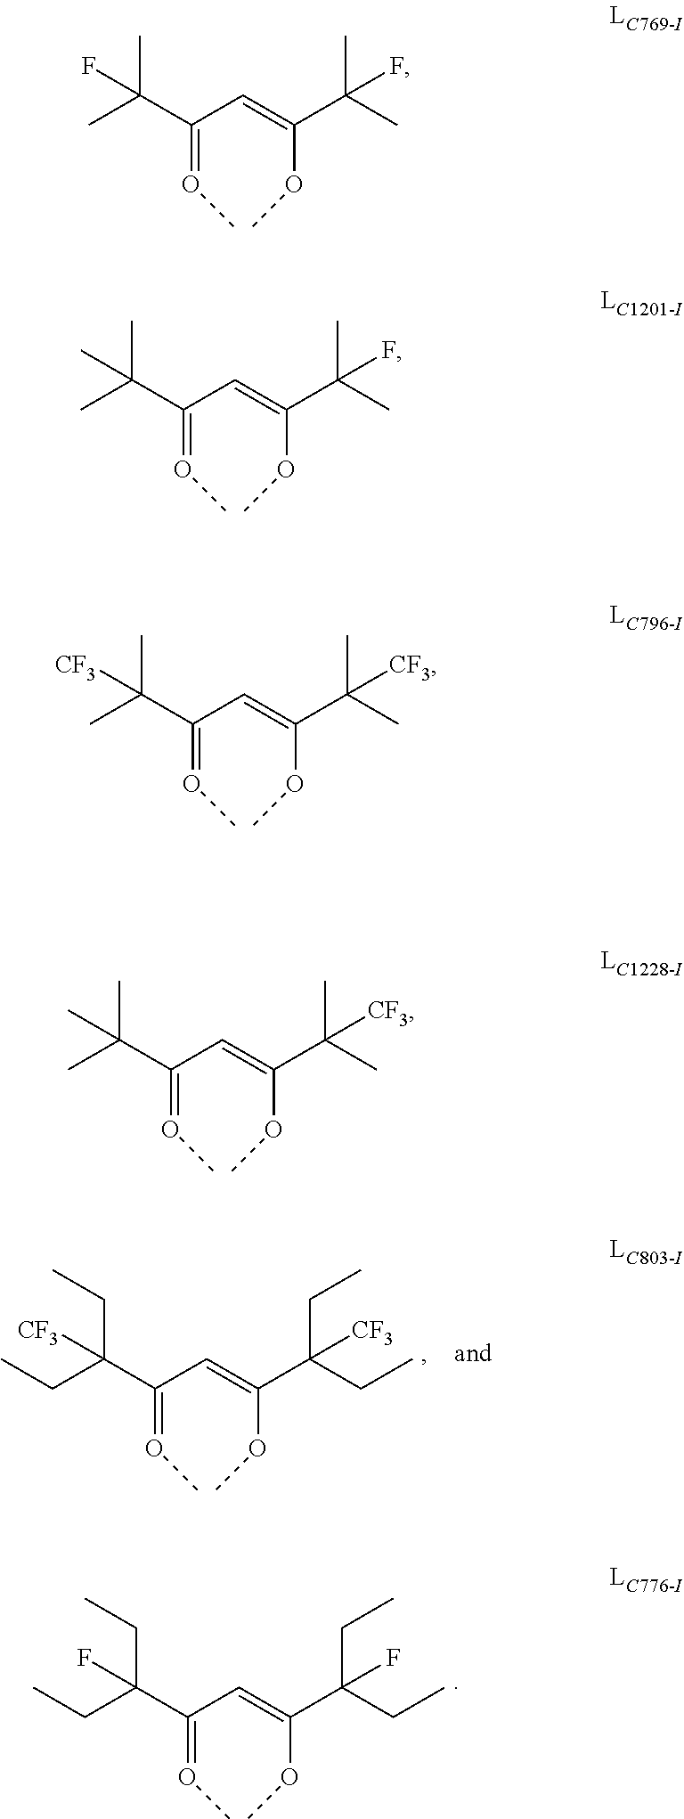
C(=OC)(C=C(OC)C(CC)(CC)F)C(CC)(CC)F.C(=OC)(C=C(OC)C(CC)(CC)[CF3])C(CC)(CC)[CF3].C(=OC)(C=C(OC)C(C)(C)F)C(C)(C)F.C(=OC)(C=C(OC)C(C)(C)F)C(C)(C)C.C(=OC)(C=C(OC)C(C)(C)[CF3])C(C)(C)[CF3].C(=OC)(C=C(OC)C(C)(C)[CF3])C(C)(C)C
